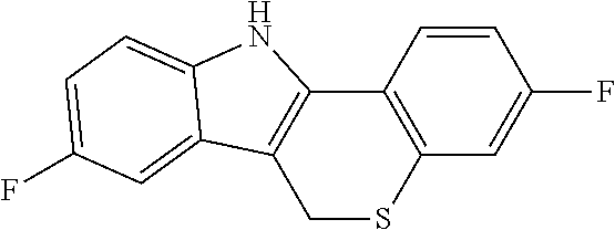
C1=CC2=C(C=C1F)SCC1=C2NC2=CC=C(F)C=C12
